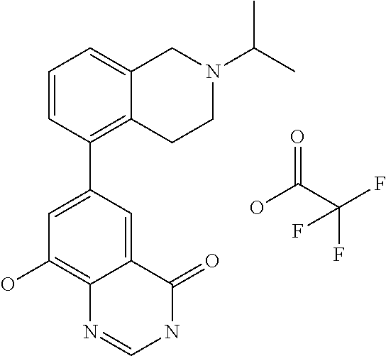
O=C(C(F)(F)F)O.C12=C(C3=CC(O)=C4C(=C3)C(=O)NC=N4)C=CC=C1CN(C(C)C)CC2
